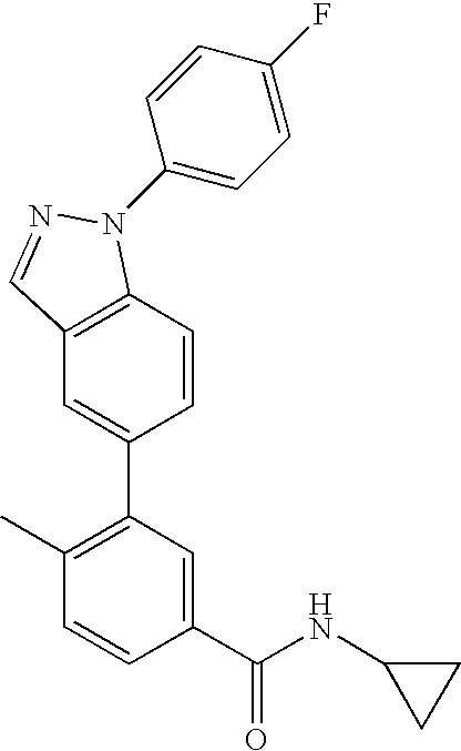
C12=C(C=CC(C3=C(C)C=CC(C(NC4CC4)=O)=C3)=C1)N(C1=CC=C(F)C=C1)N=C2
